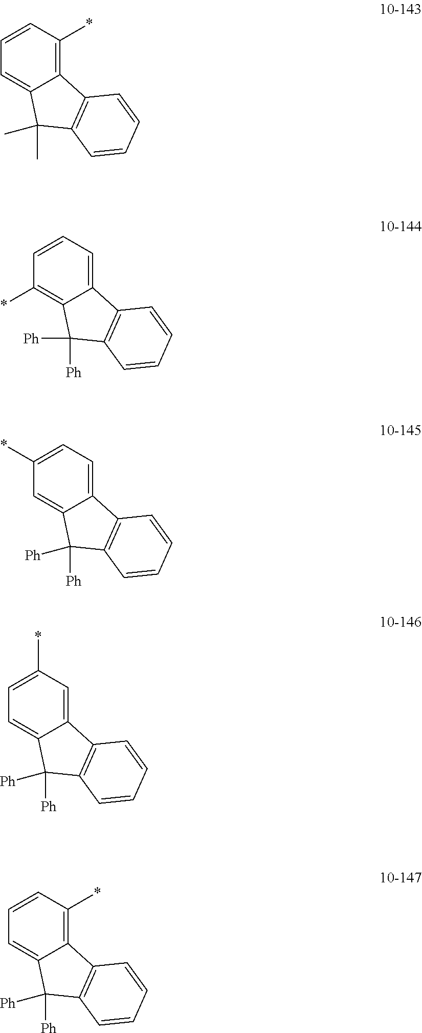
C1=CC(*)=C2C(=C1)C(C)(C)C1=C2C=CC=C1.C1=CC=C2C(=C1*)C([Ph])([Ph])C1=C2C=CC=C1.C1(*)=CC=C2C(=C1)C([Ph])([Ph])C1=C2C=CC=C1.C1=C(*)C=C2C(=C1)C([Ph])([Ph])C1=C2C=CC=C1.C1=CC(*)=C2C(=C1)C([Ph])([Ph])C1=C2C=CC=C1
